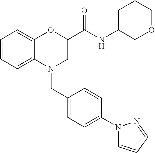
C1=CC=C2C(=C1)OC(C(NC1COCCC1)=O)CN2CC1=CC=C(N2C=CC=N2)C=C1
